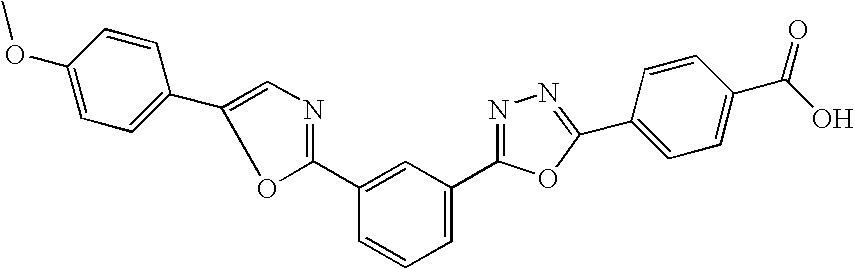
C1(OC)=CC=C(C2=CN=C(C3=CC(C4=NN=C(C5=CC=C(C(O)=O)C=C5)O4)=CC=C3)O2)C=C1
